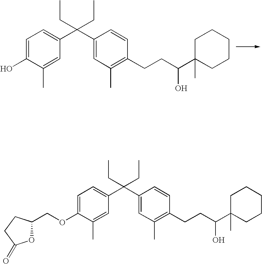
C1=C(O)C(C)=CC(C(C2=CC(C)=C(CCC(O)C3(C)CCCCC3)C=C2)(CC)CC)=C1.C1=C(OCC2OC(=O)CC2)C(C)=CC(C(C2=CC(C)=C(CCC(O)C3(C)CCCCC3)C=C2)(CC)CC)=C1
